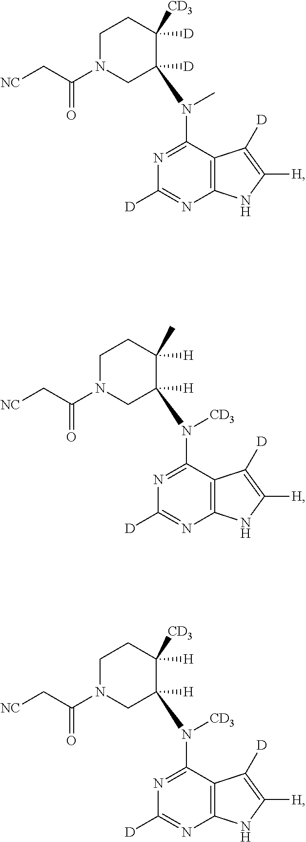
C12=C(C(N(C)C3([D])CN(C(C[NC])=O)CCC3([D])[CD3])=NC([D])=N1)C([D])=C([H])N2.C12=C(C(N([CD3])C3([H])CN(C(C[NC])=O)CCC3([H])C)=NC([D])=N1)C([D])=C([H])N2.C12=C(C(N([CD3])C3([H])CN(C(C[NC])=O)CCC3([H])[CD3])=NC([D])=N1)C([D])=C([H])N2
